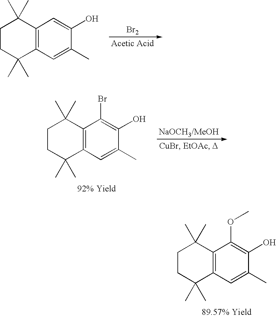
C1CC(C)(C)C2=C(C1(C)C)C=C(O)C(C)=C2.[Br2].C1CC(C)(C)C2=C(C1(C)C)C(Br)=C(O)C(C)=C2.C1CC(C)(C)C2=C(C1(C)C)C(OC)=C(O)C(C)=C2
